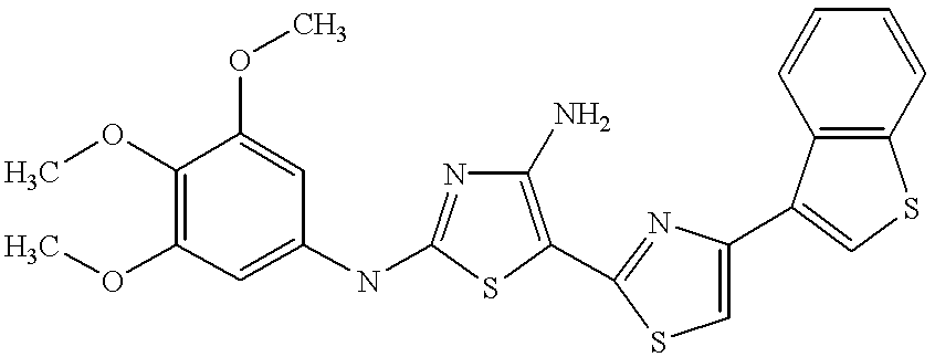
COC1=C(OC)C=C(NC2=NC(N)=C(C3=NC(C4=CSC5=C4C=CC=C5)=CS3)S2)C=C1OC
